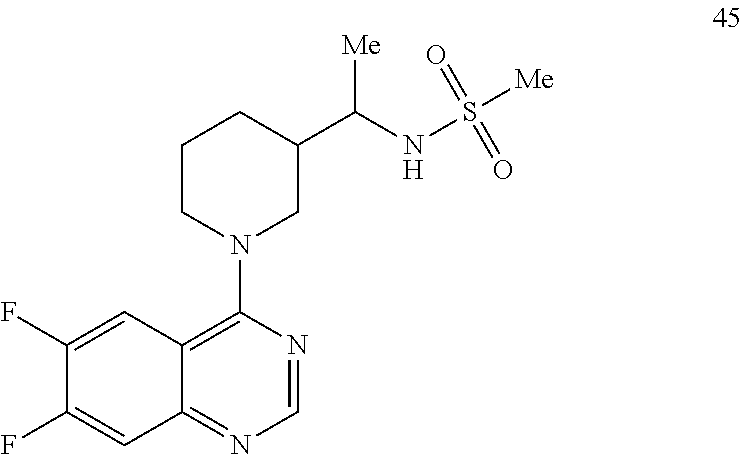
C1CN(C2=C3C(=NC=N2)C=C(F)C(F)=C3)CC(C(NS([Me])(=O)=O)[Me])C1
